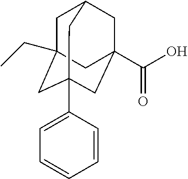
C1C2(CC)CC3(C4=CC=CC=C4)CC(C(O)=O)(CC1C3)C2
